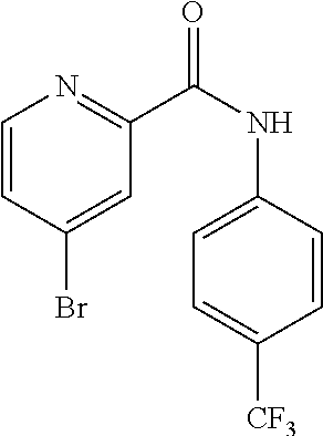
C1=CC(Br)=CC(C(NC2=CC=C([CF3])C=C2)=O)=N1
